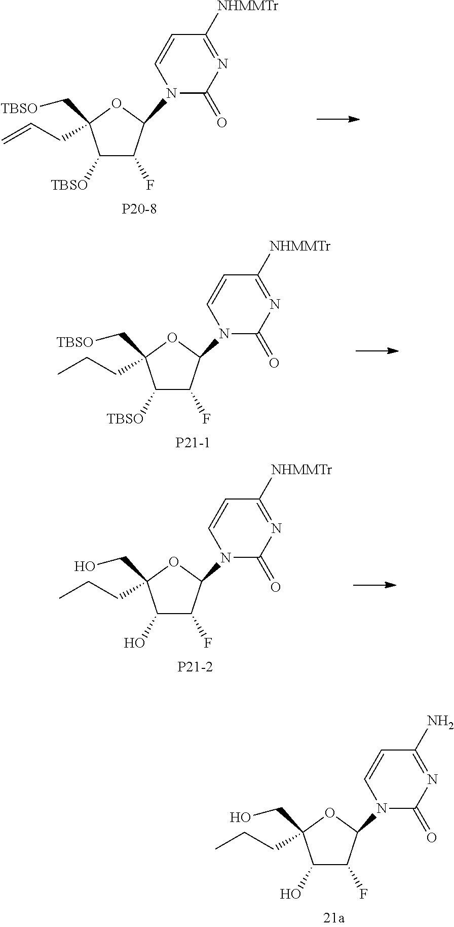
C1([TBSO])C(F)C(N2C(=O)N=C([NHMMTr])C=C2)OC1(C[TBSO])CC=C.C1([TBSO])C(F)C(N2C(=O)N=C([NHMMTr])C=C2)OC1(C[TBSO])CCC.[P21-1].C1(O)C(F)C(N2C(=O)N=C([NHMMTr])C=C2)OC1(CO)CCC.[P21-2].C1(O)C(F)C(N2C(=O)N=C(N)C=C2)OC1(CO)CCC
